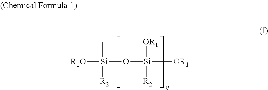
[R1O][Si](C)([R2])O[Si]([R2])([OR1])[OR1]
